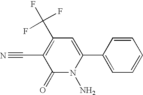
C1=CC(C2=CC(C(F)(F)F)=C(C#N)C(=O)N2N)=CC=C1
